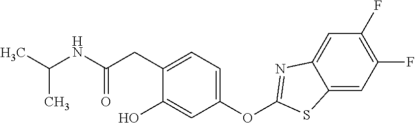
C1=C2C(=CC(F)=C1F)SC(OC1=CC=C(CC(NC(C)C)=O)C(O)=C1)=N2
